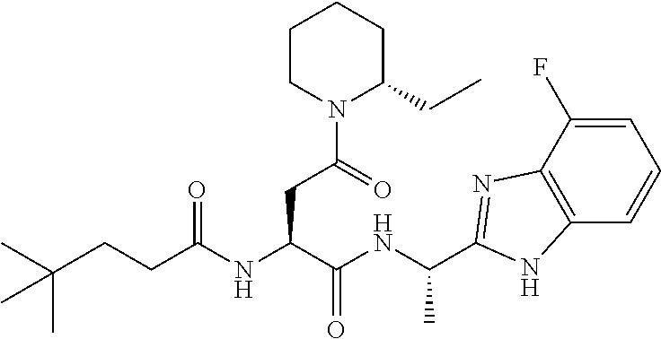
C(CC(NC(C(NC(C)C1=NC2=C(C=CC=C2F)N1)=O)CC(N1C(CC)CCCC1)=O)=O)C(C)(C)C
